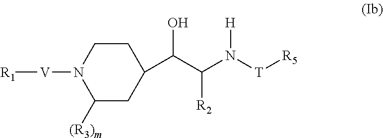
C1CN([V][R1])C([(R3)m])CC1C(C(N([T][R5])[H])[R2])O
